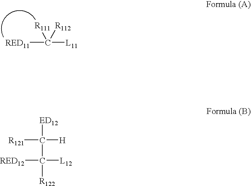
[RED11]C([L11])([R111])[R112].[R121]C([H])(C([R122])([L12])[RED12])[ED12]
